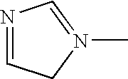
N1=CCN(C)=C1
